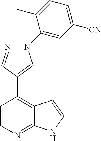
C1=CN=C2C(=C1C1=CN(C3=CC([CN])=CC=C3C)N=C1)C=CN2
